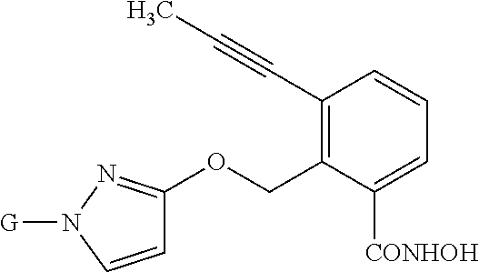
C1(C#CC)=C(COC2=NN([G])C=C2)C([CONHOH])=CC=C1
